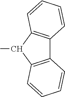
C12=C(C(C)C3=C1C=CC=C3)C=CC=C2
